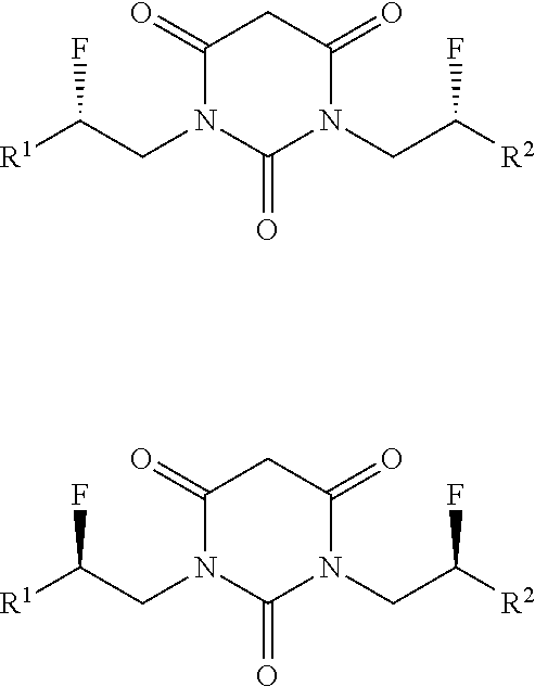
[R1]C(CN1C(=O)N(CC([R2])F)C(=O)CC1=O)F.[R1]C(CN1C(=O)N(CC([R2])F)C(=O)CC1=O)F
